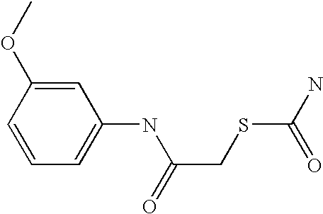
C1=C(NC(CSC(N)=O)=O)C=C(OC)C=C1
